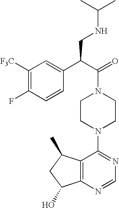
C(N1CCN(C2=NC=NC3=C2C(C)CC3O)CC1)(C(C1=CC([F3C])=C(F)C=C1)CNC(C)C)=O
